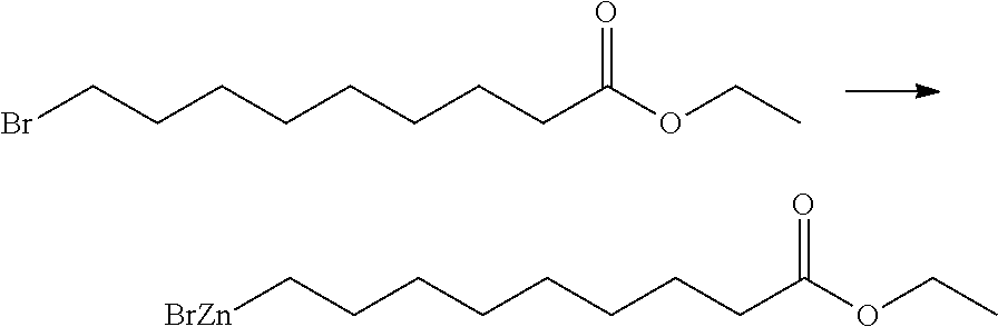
BrCCCCCCCCC(OCC)=O.[BrZn]CCCCCCCCC(OCC)=O
